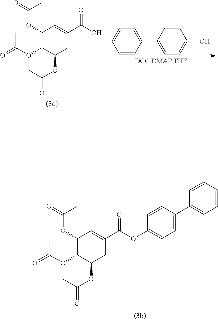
C1(OC(C)=O)C(OC(C)=O)C(OC(C)=O)CC(C(OC2=CC=C(C3=CC=CC=C3)C=C2)=O)=C1.C1(OC(C)=O)C(OC(C)=O)C(OC(C)=O)CC(C(O)=O)=C1.C1=CC=CC(C2=CC=C(O)C=C2)=C1
